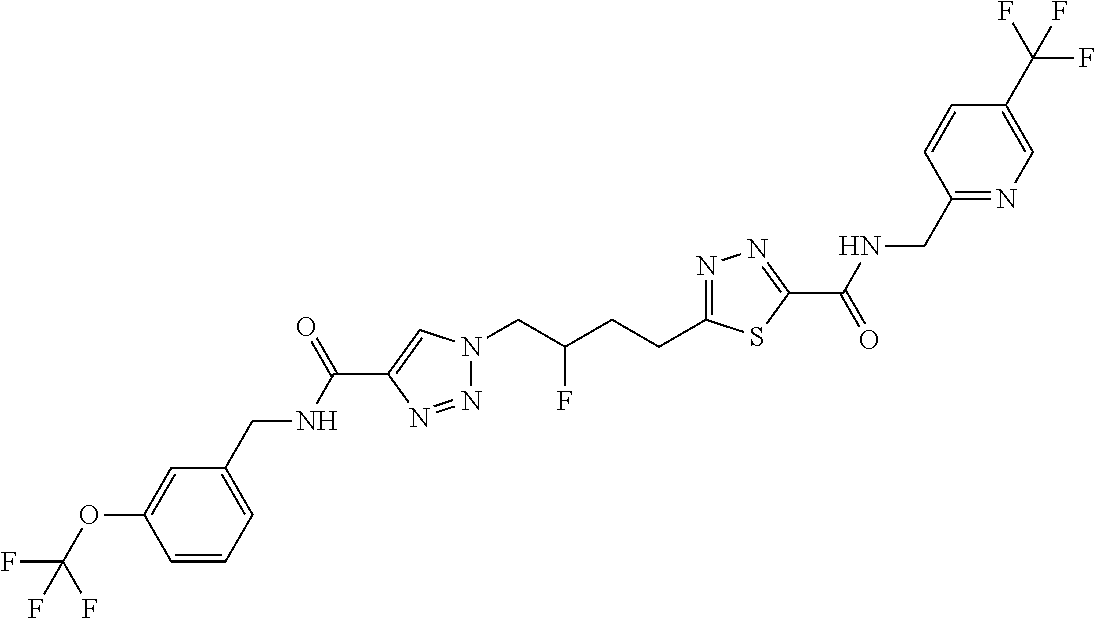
C1(C(NCC2=CC=CC(OC(F)(F)F)=C2)=O)=CN(CC(CCC2=NN=C(C(=O)NCC3=NC=C(C(F)(F)F)C=C3)S2)F)N=N1
